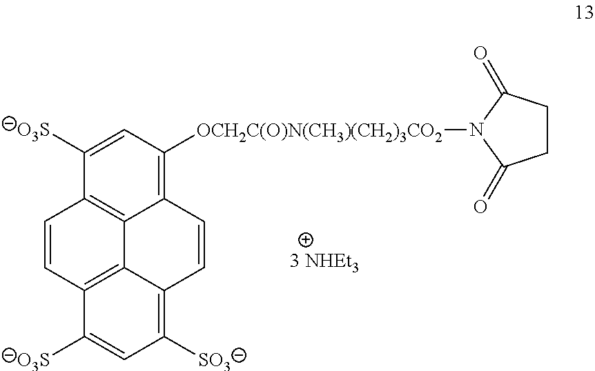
C12=C([OCH2C(O)N(CH3)(CH2)3CO2]N3C(=O)CCC3=O)C=C([O3S])C3=C1C1=C(C=C3)C([O3S])=CC([SO3])=C1C=C2
